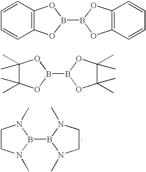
C1=CC2=C(C=C1)OB(B1OC3=C(O1)C=CC=C3)O2.C1(C)(C)C(C)(C)OB(B2OC(C)(C)C(C)(C)O2)O1.C1CN(C)B(B2N(C)CCN2C)N1C
